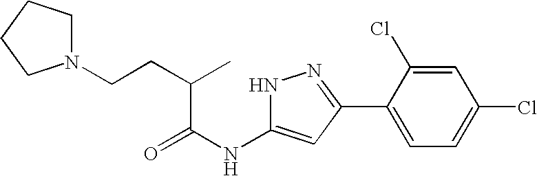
C1(C2=NNC(NC(=O)C(CCN3CCCC3)C)=C2)=CC=C(Cl)C=C1Cl
